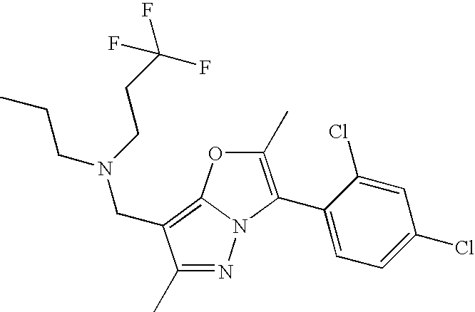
N1=C(C)C(CN(CCC(F)(F)F)CCC)=C2N1C(C1=CC=C(Cl)C=C1Cl)=C(C)O2
